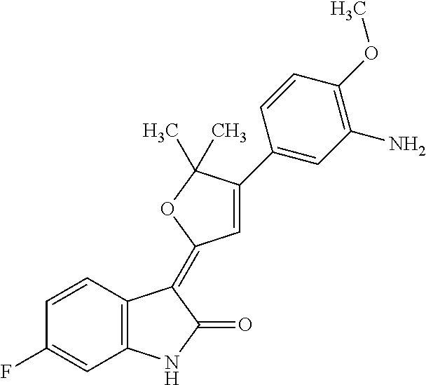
C1=CC(F)=CC2=C1C(=C1C=C(C3=CC(N)=C(OC)C=C3)C(C)(C)O1)C(=O)N2
